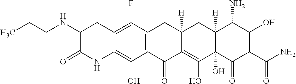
C12=C(F)C3=C(C(O)=C1NC(=O)C(NCCC)C2)C(=O)C1=C(O)C2(O)C([H])(CC1([H])C3)C(N)C(O)=C(C(=O)N)C2=O
